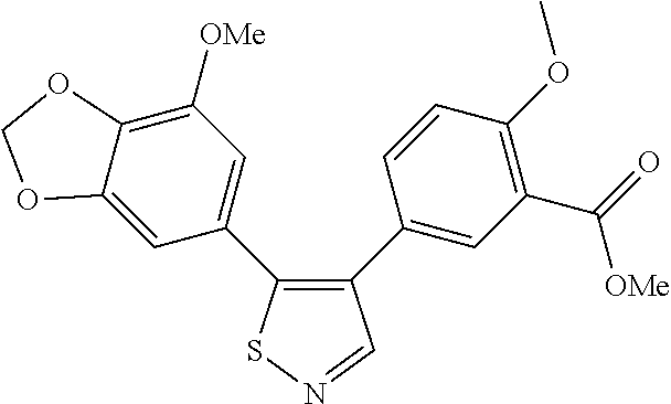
C12=CC(C3=C(C4=CC(C(=O)[OMe])=C(OC)C=C4)C=NS3)=CC([OMe])=C1OCO2
